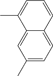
C1(C)=CC=C2C(=C1)C(C)=CC=C2
